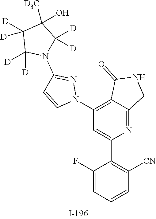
N1=C(N2C([D])([D])C([D])([D])C([D3C])(O)C2([D])[D])C=CN1C1=C2C(=O)NCC2=NC(C2=C([CN])C=CC=C2F)=C1
